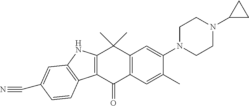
C12=C(C(=O)C3=C(C1(C)C)C=C(N1CCN(C4CC4)CC1)C(C)=C3)C1=C(N2)C=C(C#N)C=C1
